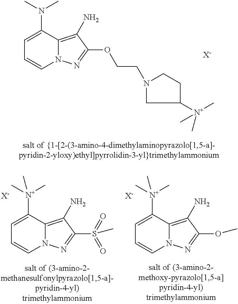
C1(N(C)C)=CC=CN2C1=C(N)C(OCCN1CCC([N+](C)(C)C)C1)=N2.[X-].C1([N+](C)(C)C)=CC=CN2C1=C(N)C(S(=O)(=O)C)=N2.[X-].C1([N+](C)(C)C)=CC=CN2C1=C(N)C(OC)=N2.[X-]
